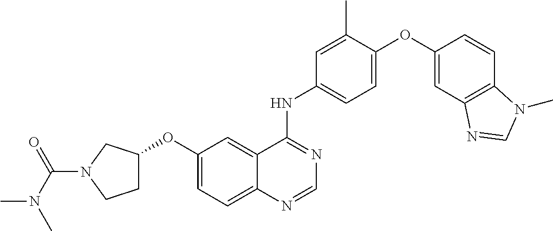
C1=C(OC2=CC3=C(C=C2)N(C)C=N3)C(C)=CC(NC2=NC=NC3=CC=C(OC4CCN(C(=O)N(C)C)C4)C=C23)=C1
